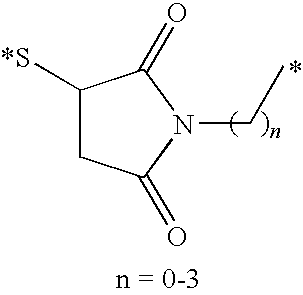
C1([*S])CC(=O)N(CC)C1=O
